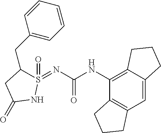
C12=C(C=C3C(=C1NC(=O)N=S1(=O)C(CC4=CC=CC=C4)CC(=O)N1)CCC3)CCC2
